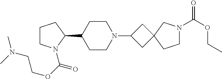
C1CN(C(OCCN(C)C)=O)C(C2CCN(C3CC4(C3)CCN(C(OCC)=O)C4)CC2)C1
